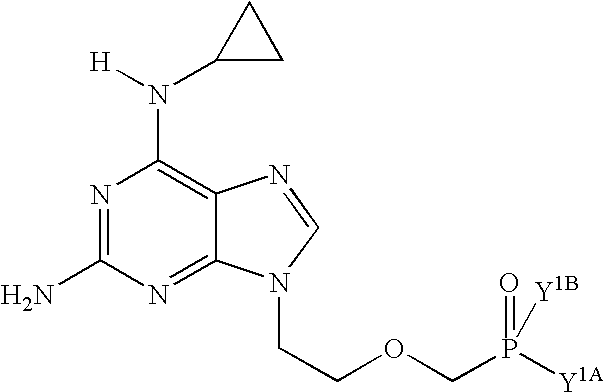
N1=C(N)N=C2C(=C1N([H])C1CC1)N=CN2CCOCP([Y1A])(=O)[Y1B]
